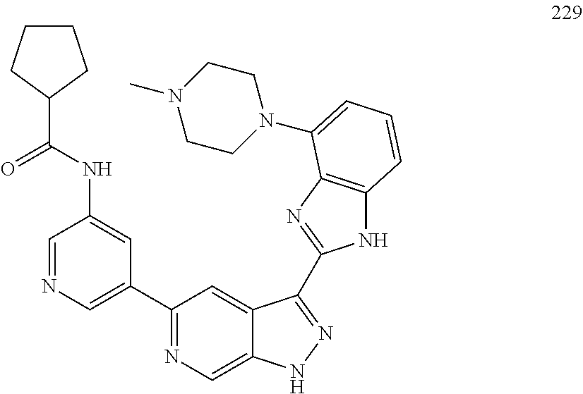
C1=NC=C(C2=NC=C3C(=C2)C(C2=NC4=C(N2)C=CC=C4N2CCN(C)CC2)=NN3)C=C1NC(C1CCCC1)=O
